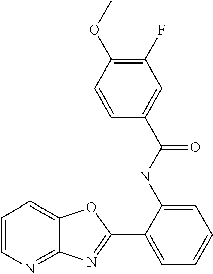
C1=CN=C2C(=C1)OC(C1=CC=CC=C1NC(C1=CC(F)=C(OC)C=C1)=O)=N2
